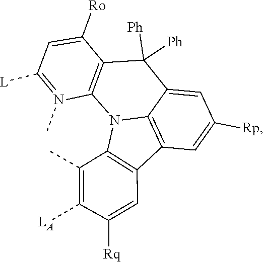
C12=C(N3C4=C(C5=C3C(C)=C([LA])C([Rq])=C5)C=C([Rp])C=C4C1([Ph])[Ph])N(C)=C([L])C=C2[Ro]
